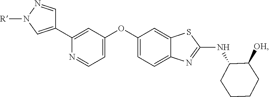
C1(C2=CC(OC3=CC=C4C(=C3)SC(NC3C([OH])CCCC3)=N4)=CC=N2)=CN([R])N=C1
